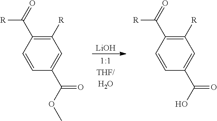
[LiOH].C1([R])=C(C([R])=O)C=CC(C(=O)OC)=C1.C1([R])=C(C([R])=O)C=CC(C(=O)O)=C1
